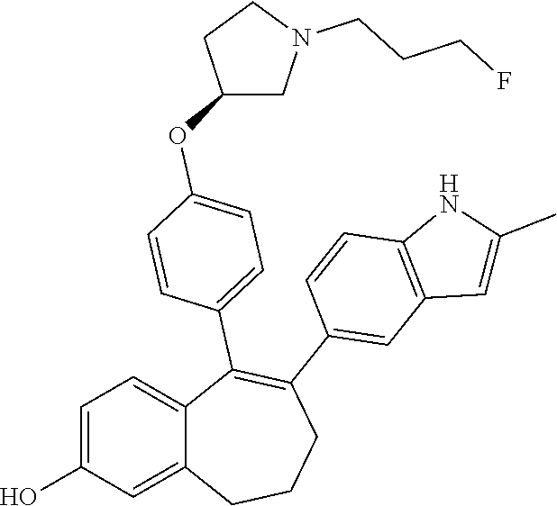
C1=C(O)C=C2C(=C1)C(C1=CC=C(OC3CN(CCCF)CC3)C=C1)=C(C1=CC3=C(C=C1)NC(C)=C3)CCC2
